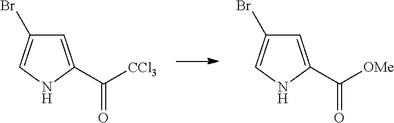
C1=C(C([OMe])=O)NC=C1Br.C1=C(C([CCl3])=O)NC=C1Br
